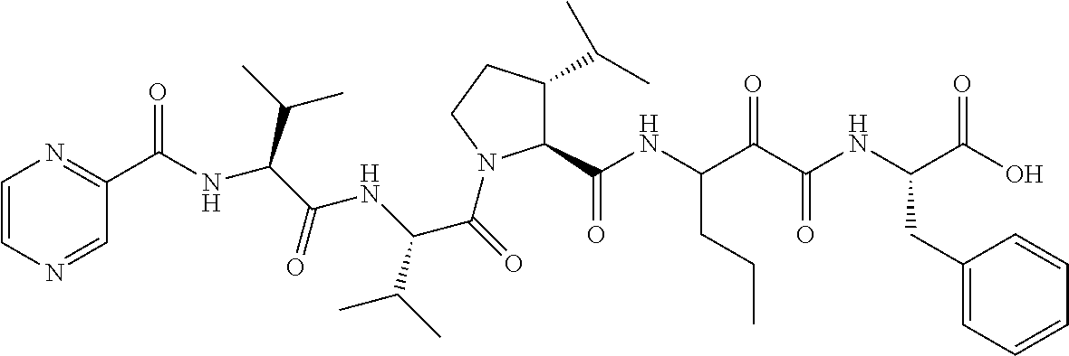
C1(C(NC(C(C(NC(C(O)=O)CC2=CC=CC=C2)=O)=O)CCC)=O)C(C(C)C)CCN1C(C(C(C)C)NC(=O)C(NC(=O)C1=NC=CN=C1)C(C)C)=O
